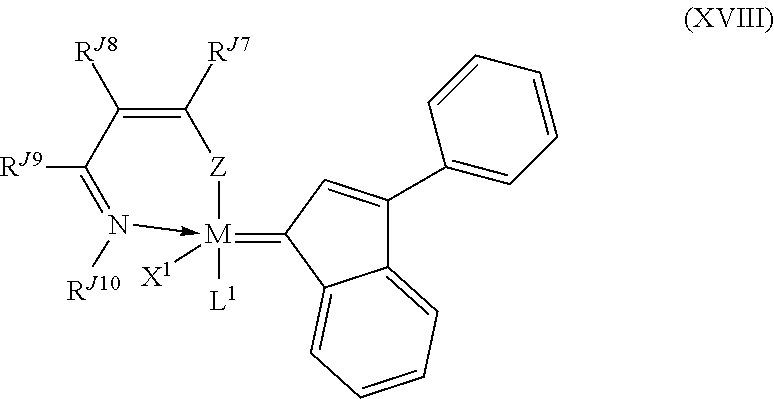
[M]1([L1])([X1])(=C2C=C(C3=CC=CC=C3)C3=CC=CC=C32)-N([RJ10])=C([RJ9])C([RJ8])=C([RJ7])[Z]1
